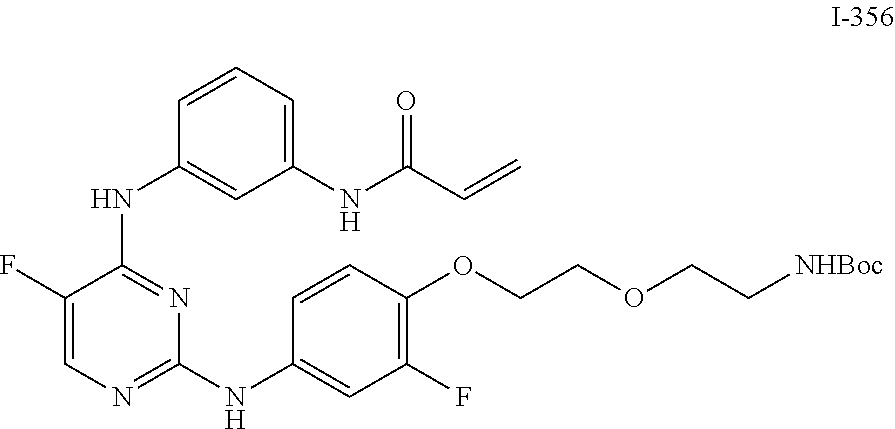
C1=CC(OCCOCC[NHBoc])=C(F)C=C1NC1=NC=C(F)C(NC2=CC(NC(=O)C=C)=CC=C2)=N1
